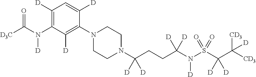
C1([D])=C(N(C([D3C])=O)[D])C([D])=C(N2CCN(C(CCC(N(S(C(C([CD3])([CD3])[D])([D])[D])(=O)=O)[D])([D])[D])([D])[D])CC2)C([D])=C1
